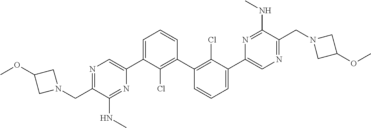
N1=C(CN2CC(OC)C2)C(NC)=NC(C2=CC=CC(C3=C(Cl)C(C4=CN=C(CN5CC(OC)C5)C(NC)=N4)=CC=C3)=C2Cl)=C1
